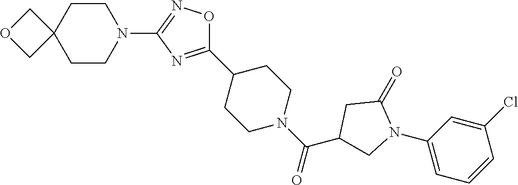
C1CN(C2=NOC(C3CCN(C(=O)C4CN(C5=CC=CC(Cl)=C5)C(=O)C4)CC3)=N2)CCC12COC2
